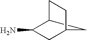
NC1C2CCC(C1)C2
